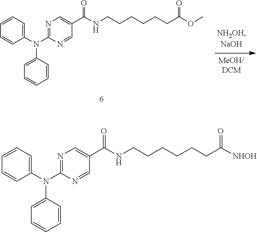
C1(N(C2=NC=C(C(NCCCCCCC(OC)=O)=O)C=N2)C2=CC=CC=C2)=CC=CC=C1.C1(N(C2=NC=C(C(NCCCCCCC([NHOH])=O)=O)C=N2)C2=CC=CC=C2)=CC=CC=C1
